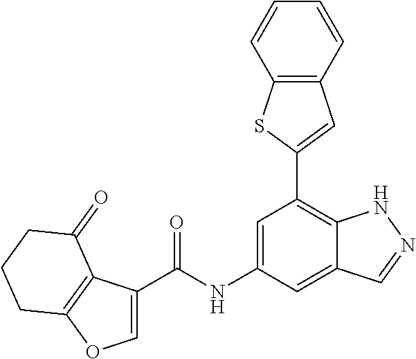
C12=C(C=CC=C1)C=C(C1=C3C(=CC(NC(=O)C4=COC5=C4C(=O)CCC5)=C1)C=NN3)S2
